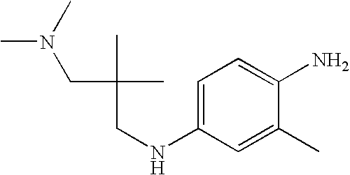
CN(C)CC(C)(C)CNC1=CC=C(N)C(C)=C1
